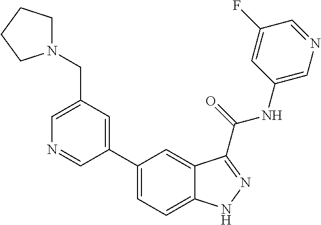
C1(CN2CCCC2)=CN=CC(C2=CC=C3C(=C2)C(C(NC2=CN=CC(F)=C2)=O)=NN3)=C1
